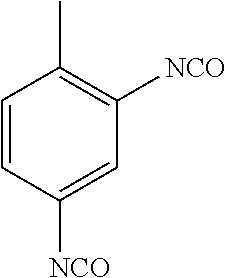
C1=CC([NCO])=CC([NCO])=C1C
